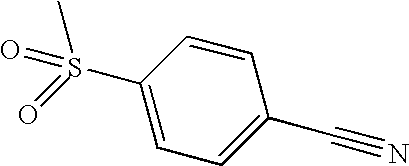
C1(C#N)=CC=C(S(=O)(C)=O)C=C1
